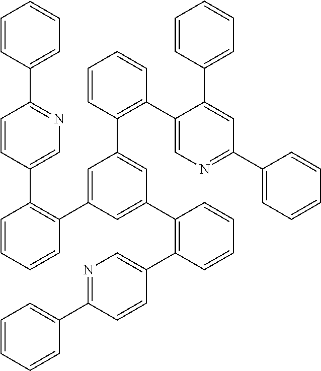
C1=CC(C2=NC=C(C3=C(C4=CC(C5=C(C6=CN=C(C7=CC=CC=C7)C=C6C6=CC=CC=C6)C=CC=C5)=CC(C5=C(C6=CN=C(C7=CC=CC=C7)C=C6)C=CC=C5)=C4)C=CC=C3)C=C2)=CC=C1
